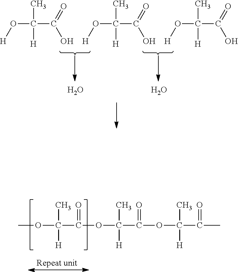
O(C(C(=O)O)(C)[H])[H].O(C(C(=O)O)(C)[H])[H].O(C(C(=O)O)(C)[H])[H].O.O.COC(C(OC(C(OC(C(C)=O)(C)[H])=O)(C)[H])=O)(C)[H]
